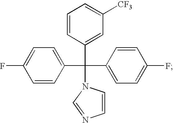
C1=CC(C(C2=CC=C(F)C=C2)(C2=CC=C(F)C=C2)N2C=CN=C2)=CC([CF3])=C1
